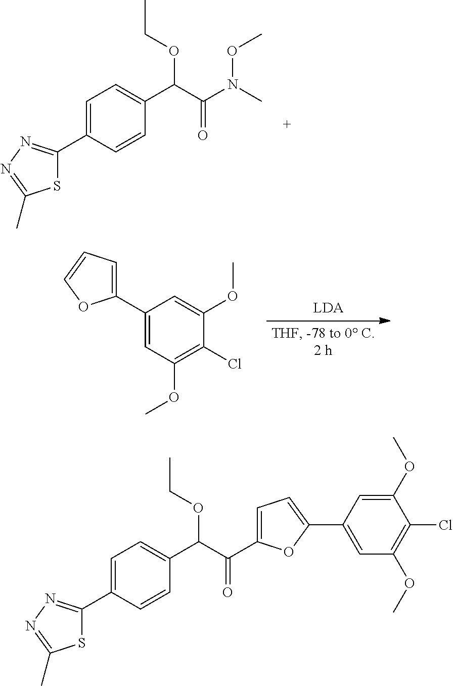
C1=C(C2=NN=C(C)S2)C=CC(C(C(N(C)OC)=O)OCC)=C1.C1(C2=CC=CO2)=CC(OC)=C(Cl)C(OC)=C1.C1=C(C2=NN=C(C)S2)C=CC(C(C(C2=CC=C(C3=CC(OC)=C(Cl)C(OC)=C3)O2)=O)OCC)=C1
